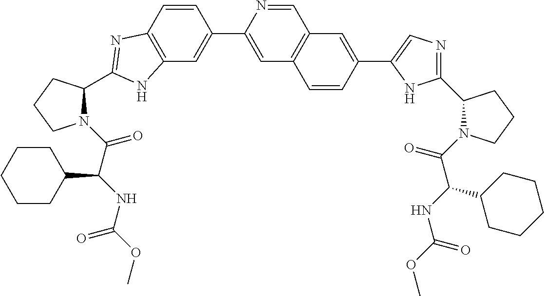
C12=C(C=CC(C3=CC4=C(C=N3)C=C(C3=CN=C(C5N(C(C(NC(OC)=O)C6CCCCC6)=O)CCC5)N3)C=C4)=C1)N=C(C1CCCN1C(C(NC(OC)=O)C1CCCCC1)=O)N2
